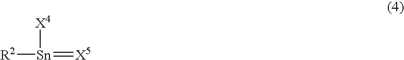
[R2][Sn](=[X5])[X4]
